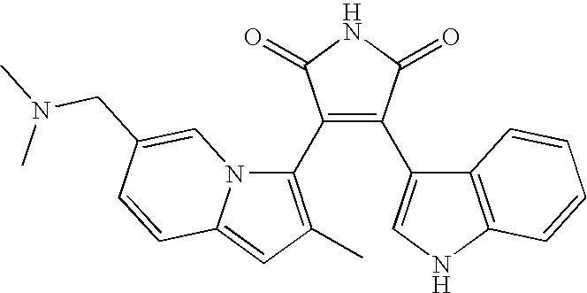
C1(C2=C(C)C=C3N2C=C(CN(C)C)C=C3)=C(C2=CNC3=C2C=CC=C3)C(=O)NC1=O
